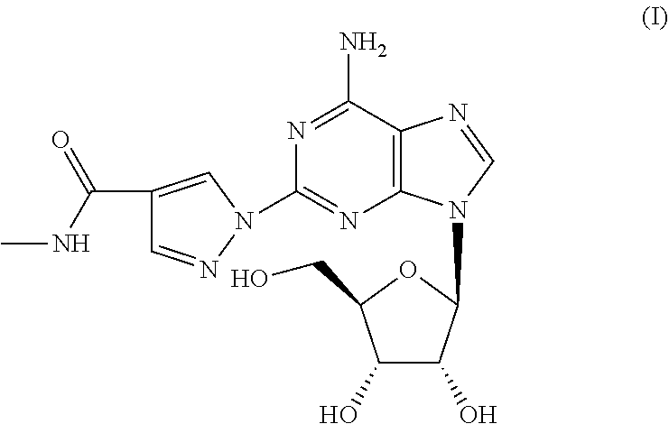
N1=C(N)C2=C(N=C1N1N=CC(C(NC)=O)=C1)N(C1OC(CO)C(O)C1O)C=N2
